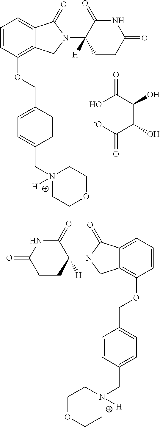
C1=CC(OCC2=CC=C(CN3([H])CCOCC3)C=C2)=C2C(=C1)C(=O)N(C1([H])CCC(=O)NC1=O)C2.OC(C(C(C([-O])=O)O)O)=O.C1=CC(OCC2=CC=C(CN3([H])CCOCC3)C=C2)=C2C(=C1)C(=O)N(C1([H])CCC(=O)NC1=O)C2
